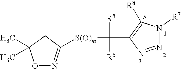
O1N=C([S(O)m]C([R5])([R6])C2=C([R8])N([R7])N=N2)CC1(C)C
